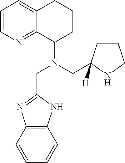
C1=CN=C2C(=C1)CCCC2N(CC1=NC2=C(N1)C=CC=C2)CC1([H])CCCN1
